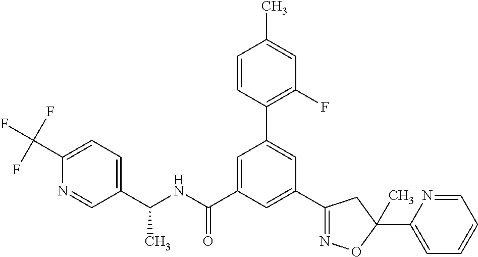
C1(C(NC(C2=CC(C3=C(F)C=C(C)C=C3)=CC(C3=NOC(C4=CC=CC=N4)(C)C3)=C2)=O)C)=CC=C(C(F)(F)F)N=C1
